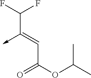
C(C(OC(C)C)=O)=C(C(F)F)->C
